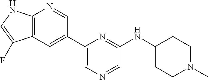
C1=C(C2=CC3=C(N=C2)NC=C3F)N=C(NC2CCN(C)CC2)C=N1
